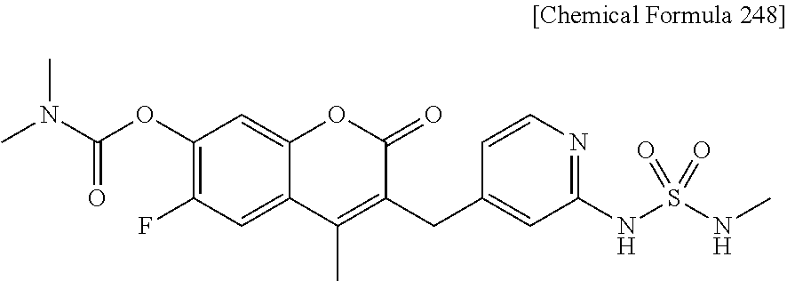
C12=CC(F)=C(OC(N(C)C)=O)C=C1OC(=O)C(CC1=CC(NS(NC)(=O)=O)=NC=C1)=C2C
